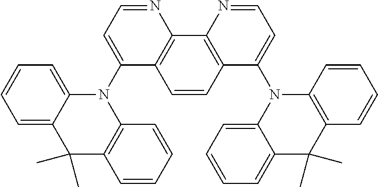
C1=CC2=C(C3=C1C(N1C4=CC=CC=C4C(C)(C)C4=C1C=CC=C4)=CC=N3)N=CC=C2N1C2=CC=CC=C2C(C)(C)C2=C1C=CC=C2
